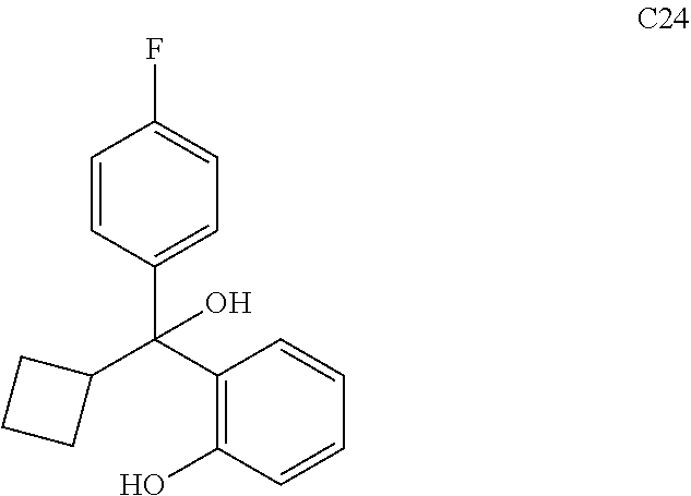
C1(C(C2=C(O)C=CC=C2)(C2=CC=C(F)C=C2)O)CCC1
